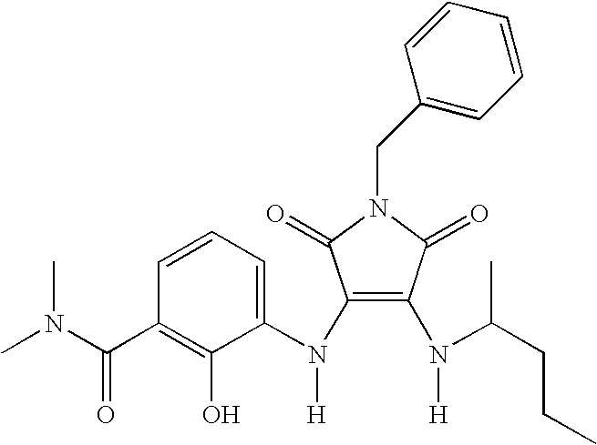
C1=CC(C(N(C)C)=O)=C(O)C(N(C2=C(N([H])C(CCC)C)C(=O)N(CC3=CC=CC=C3)C2=O)[H])=C1
